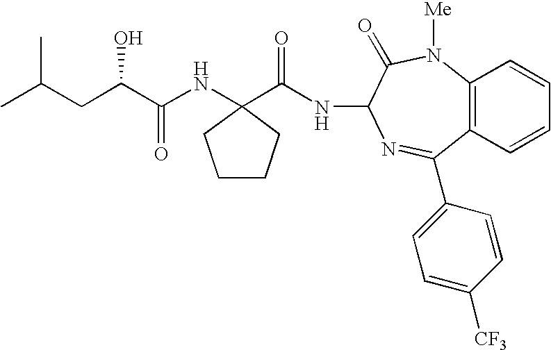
C(CC(C)C)(C(NC1(C(NC2C(=O)N([Me])C3=C(C=CC=C3)C(C3=CC=C([CF3])C=C3)=N2)=O)CCCC1)=O)O
